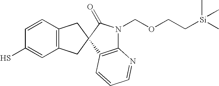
C1=CC2=C(C=C1S)CC1(C2)C(=O)N(COCC[Si](C)(C)C)C2=C1C=CC=N2
